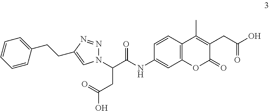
C1=CC2=C(C=C1NC(C(CC(O)=O)N1N=NC(CCC3=CC=CC=C3)=C1)=O)OC(=O)C(CC(O)=O)=C2C
